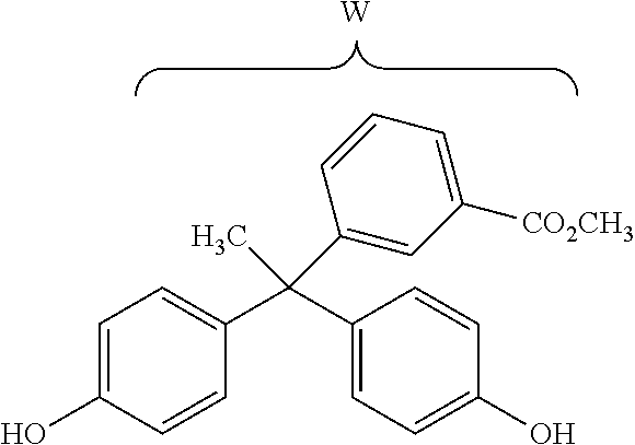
[W].C1(C(C2=CC=C(O)C=C2)(C)C2=CC([CO2CH3])=CC=C2)=CC=C(O)C=C1
